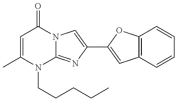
C1=C(C)N(CCCCC)C2=NC(C3=CC4=C(O3)C=CC=C4)=CN2C1=O
